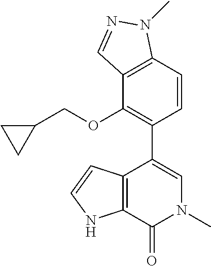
C1=CC2=C(C(OCC3CC3)=C1C1=CN(C)C(=O)C3=C1C=CN3)C=NN2C
